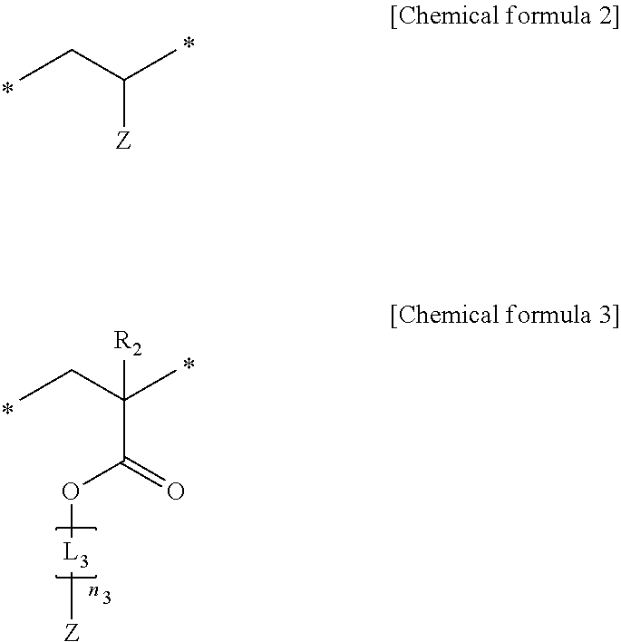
C([Z])(CC)C.C(C(=O)O[L3][Z])(CC)(C)[R2]
